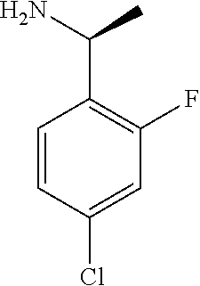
C1=CC(Cl)=CC(F)=C1C(C)N
